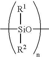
C[SiO](C)([R1])[R2]
